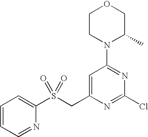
C1CN(C2=NC(Cl)=NC(CS(C3=CC=CC=N3)(=O)=O)=C2)C(C)CO1
